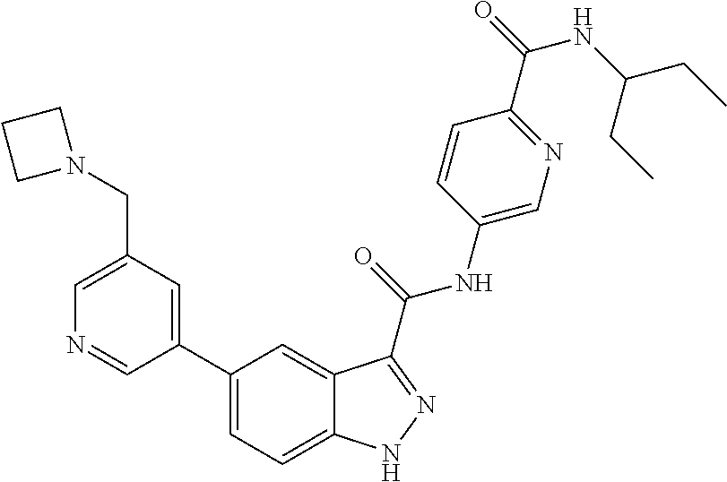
C1(CN2CCC2)=CN=CC(C2=CC=C3C(=C2)C(C(NC2=CN=C(C(=O)NC(CC)CC)C=C2)=O)=NN3)=C1
